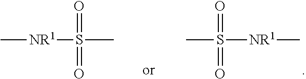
C[NR1]S(=O)(=O)C.CS(=O)(=O)[NR1]C
